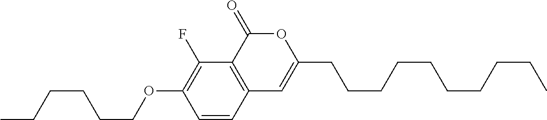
C1=CC2=C(C(F)=C1OCCCCCC)C(=O)OC(CCCCCCCCCC)=C2
